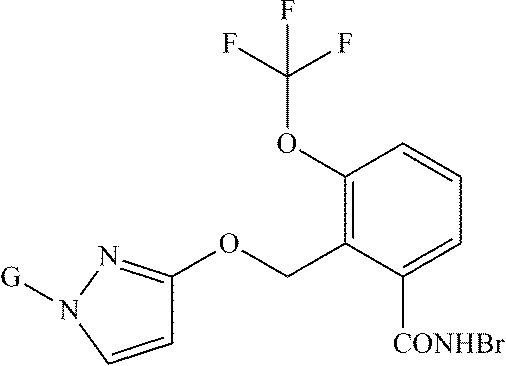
C1=CN([G])N=C1OCC1=C(OC(F)(F)F)C=CC=C1[CONHBr]
